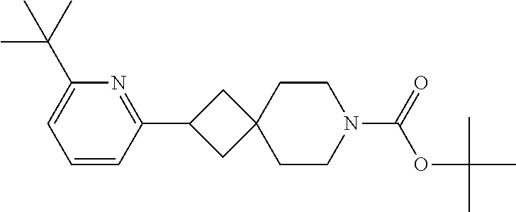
C1(C2CC3(C2)CCN(C(=O)OC(C)(C)C)CC3)=NC(C(C)(C)C)=CC=C1
